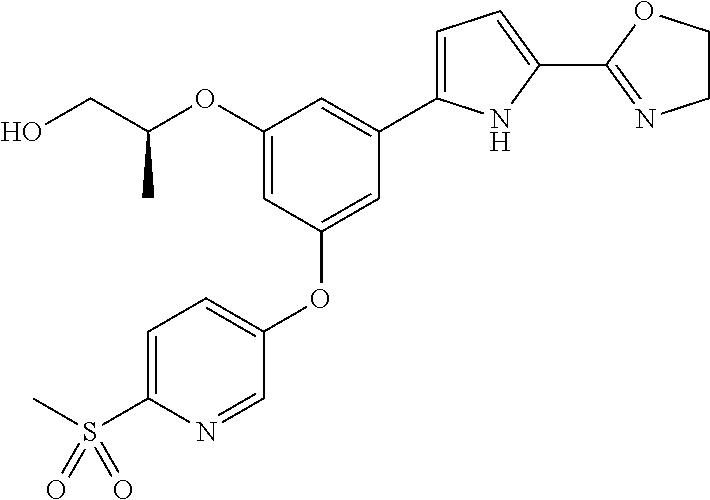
C1(OC(CO)C)=CC(OC2=CC=C(S(=O)(C)=O)N=C2)=CC(C2=CC=C(C3=NCCO3)N2)=C1
